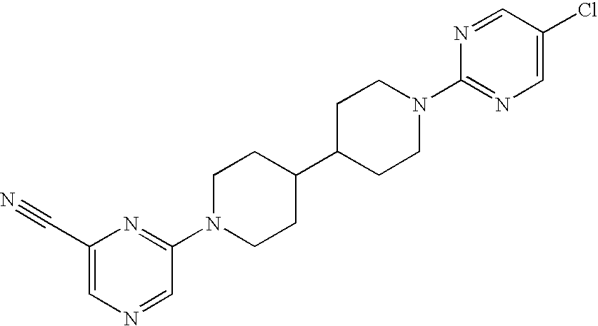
C1(C#N)=CN=CC(N2CCC(C3CCN(C4=NC=C(Cl)C=N4)CC3)CC2)=N1
